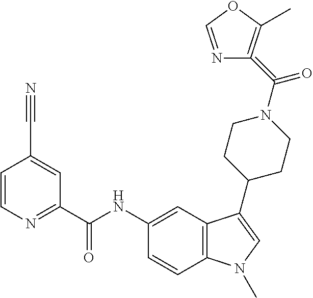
C1=CN=C(C(NC2=CC3=C(C=C2)N(C)C=C3C2CCN(C(=C3=C(C)OC=N3)=O)CC2)=O)C=C1C#N
